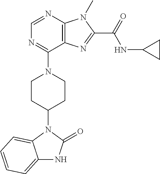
C1=NC2=C(C(N3CCC(N4C5=CC=CC=C5NC4=O)CC3)=N1)N=C(C(NC1CC1)=O)N2C
